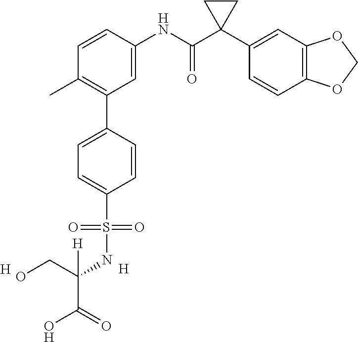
C1=C(NC(C2(C3=CC4=C(C=C3)OCO4)CC2)=O)C=CC(C)=C1C1=CC=C(S(=O)(=O)NC(CO)([H])C(O)=O)C=C1.[H].[H]
